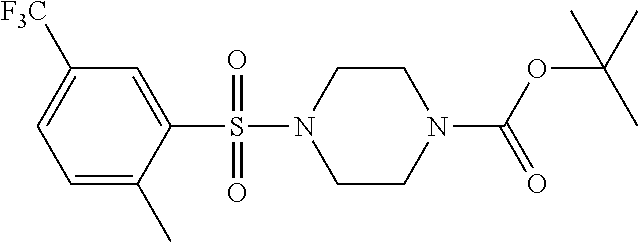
C1=C(C)C(S(N2CCN(C(OC(C)(C)C)=O)CC2)(=O)=O)=CC([F3C])=C1
